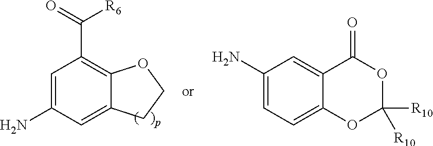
C1=C(N)C=C2C(=C1C([R6])=O)OCC2.C1(N)=CC=C2C(=C1)C(=O)OC([R10])([R10])O2
